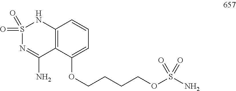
S1(=O)(=O)N=C(N)C2=C(N1)C=CC=C2OCCCCOS(N)(=O)=O
